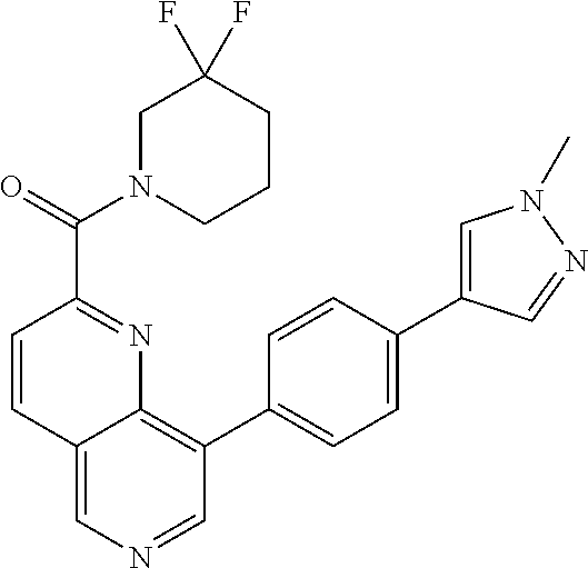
C(=O)(C1=NC2=C(C3=CC=C(C4=CN(C)N=C4)C=C3)C=NC=C2C=C1)N1CC(F)(F)CCC1
